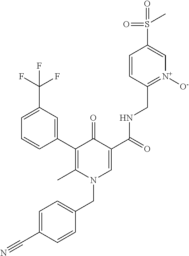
C1(C2=C(C)N(CC3=CC=C(C#N)C=C3)C=C(C(NCC3=[N+]([O-])C=C(S(=O)(=O)C)C=C3)=O)C2=O)=CC(C(F)(F)F)=CC=C1
